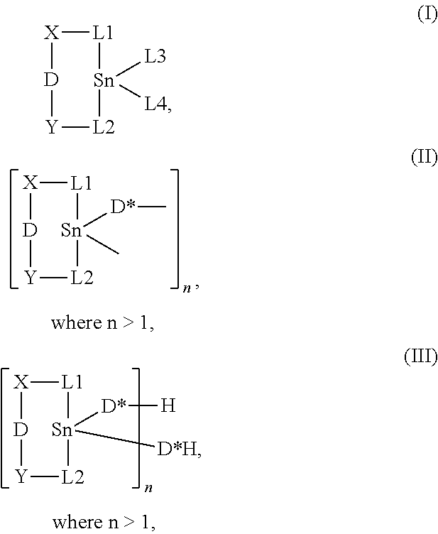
[X]1[D][Y][L2][Sn]([D*][H])([D*H])[L1]1.[X]1[D][Y][L2][Sn]([D*]C)(C)[L1]1.[X]1[D][Y][L2][Sn]([L3])([L4])[L1]1
